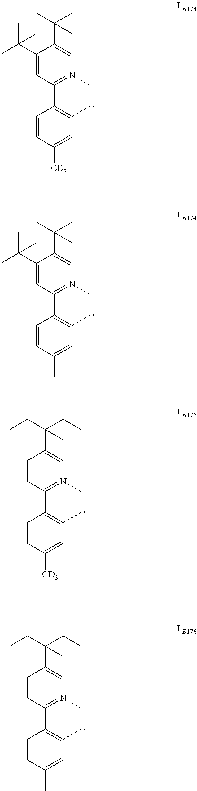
C1(C2=C(C)C=C([CD3])C=C2)=N(C)C=C(C(C)(C)C)C(C(C)(C)C)=C1.C1(C2=C(C)C=C(C)C=C2)=N(C)C=C(C(C)(C)C)C(C(C)(C)C)=C1.C1(C2=C(C)C=C([CD3])C=C2)=N(C)C=C(C(CC)(CC)C)C=C1.C1(C2=C(C)C=C(C)C=C2)=N(C)C=C(C(CC)(CC)C)C=C1
